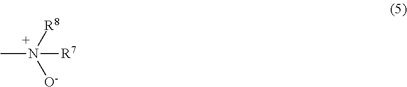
CN([R7])([R8])[O-]
